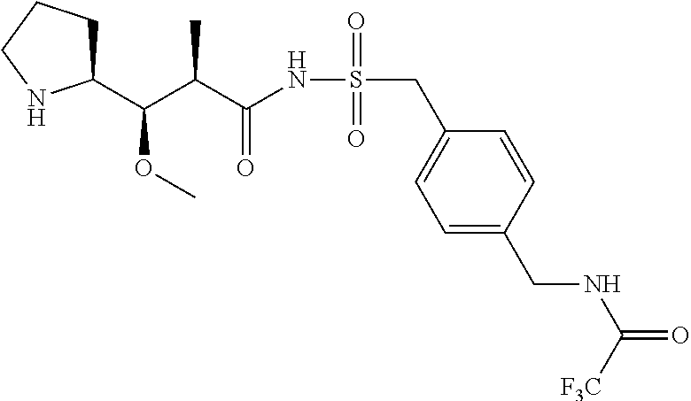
C1(C(C(C(NS(CC2=CC=C(CNC(=O)[F3C])C=C2)(=O)=O)=O)C)OC)CCCN1
